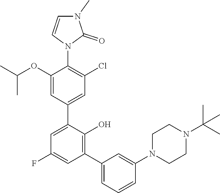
C1=C(OC(C)C)C(N2C(=O)N(C)C=C2)=C(Cl)C=C1C1=CC(F)=CC(C2=CC=CC(N3CCN(C(C)(C)C)CC3)=C2)=C1O
